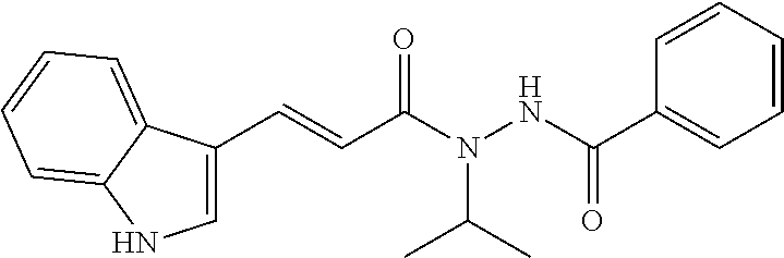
C1=C(C=CC(N(NC(C2=CC=CC=C2)=O)C(C)C)=O)C2=CC=CC=C2N1
